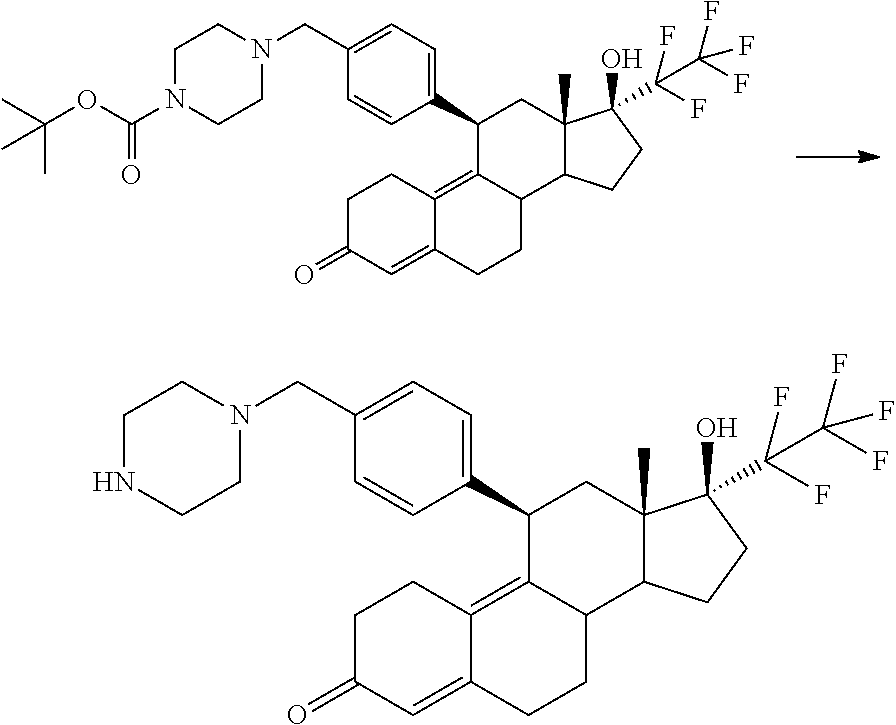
C1C(=O)C=C2C(=C3C(CC2)C2C(C)(CC3C3=CC=C(CN4CCN(C(OC(C)(C)C)=O)CC4)C=C3)C(O)(C(C(F)(F)F)(F)F)CC2)C1.C1C(=O)C=C2C(=C3C(CC2)C2C(C)(CC3C3=CC=C(CN4CCNCC4)C=C3)C(O)(C(C(F)(F)F)(F)F)CC2)C1
